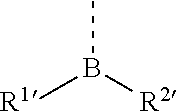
[R2]B([R1])C
